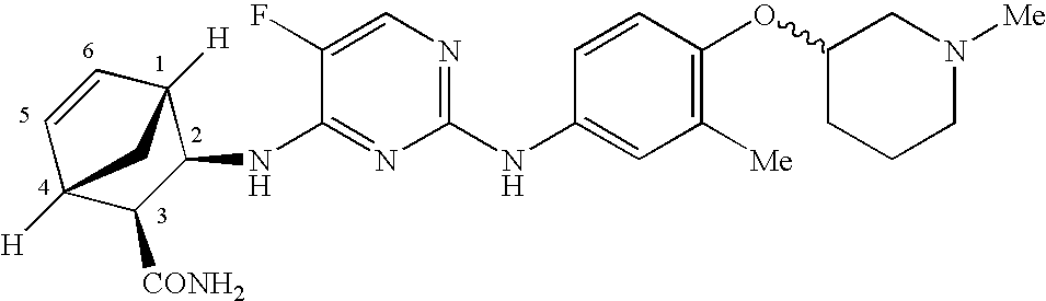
C1(NC2=CC([Me])=C(OC3CCCN([Me])C3)C=C2)=NC=C(F)C(NC2C3([H])C=CC([H])(C2[CONH2])C3)=N1
